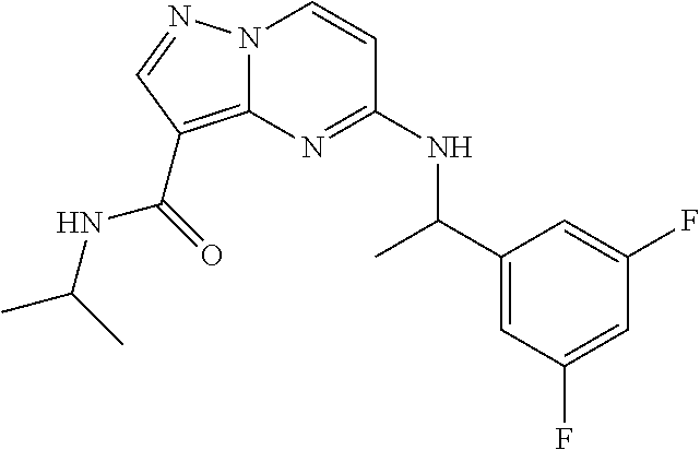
N12C(=C(C(=O)NC(C)C)C=N1)N=C(NC(C1=CC(F)=CC(F)=C1)C)C=C2
